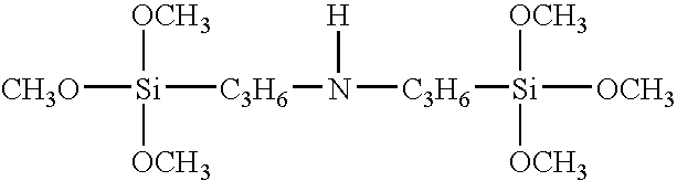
[CH3O][Si]([C3H6]N([C3H6][Si]([OCH3])([OCH3])[OCH3])[H])([OCH3])[OCH3]
